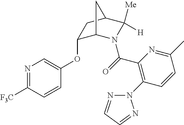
C1(OC2=CN=C([F3C])C=C2)C2N(C(=O)C3=C(N4N=CC=N4)C=CC(C)=N3)C([Me])([H])C(C1)C2
